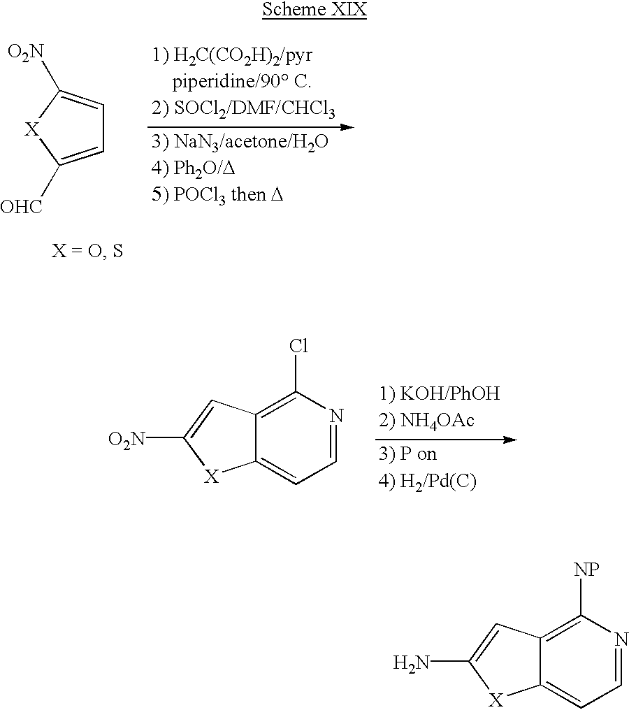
C1=C([OHC])[X]C([O2N])=C1.C1=NC(Cl)=C2C(=C1)[X]C([O2N])=C2.C1=NC([NP])=C2C(=C1)[X]C(N)=C2
